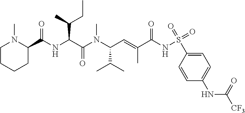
N(C(C(N(C(C=C(C(NS(=O)(=O)C1=CC=C(NC([CF3])=O)C=C1)=O)C)C(C)C)C)=O)C(C)CC)C(C1N(C)CCCC1)=O
